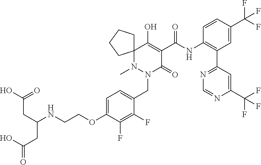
N1(C)N(CC2=CC=C(OCCNC(CC(=O)O)CC(=O)O)C(F)=C2F)C(=O)C(C(NC2=C(C3=NC=NC(C(F)(F)F)=C3)C=C(C(F)(F)F)C=C2)=O)=C(O)C12CCCC2
